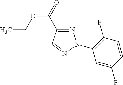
N1=C(C(=O)OCC)C=NN1C1=C(F)C=CC(F)=C1
